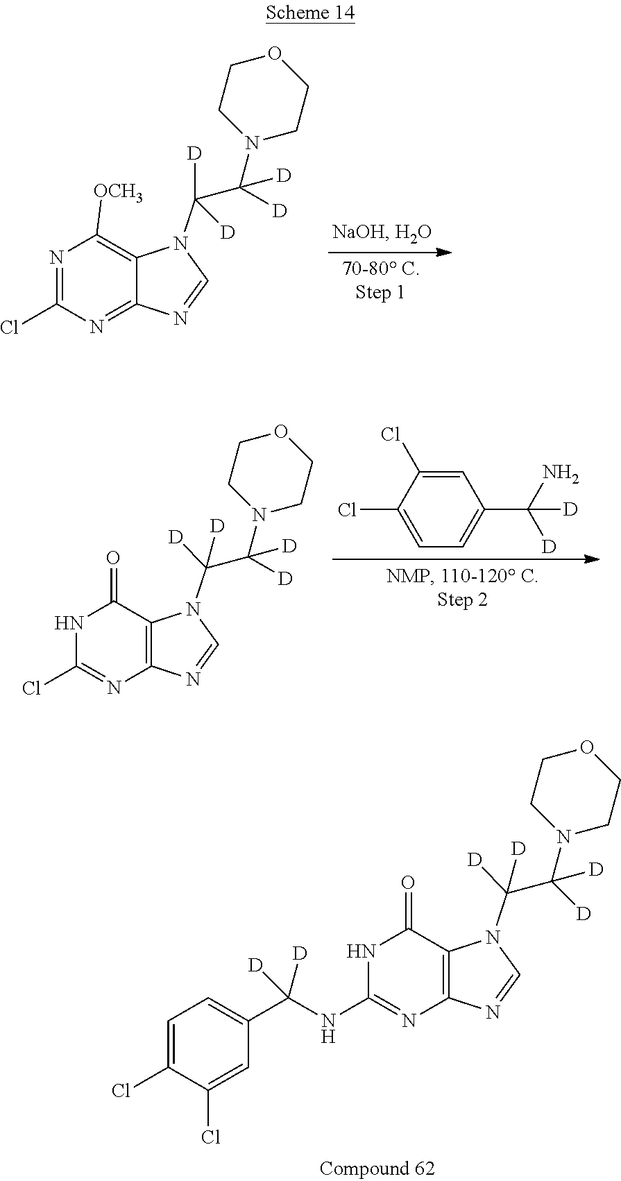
C1=C(Cl)C(Cl)=CC(C(NC2=NC3=C(C(=O)N2)N(C(C([D])(N2CCOCC2)[D])([D])[D])C=N3)([D])[D])=C1.N1=C(Cl)N=C2C(=C1[OCH3])N(C(C([D])(N1CCOCC1)[D])([D])[D])C=N2.N1C(Cl)=NC2=C(C1=O)N(C(C([D])(N1CCOCC1)[D])([D])[D])C=N2.C1=C(Cl)C(Cl)=CC(C([D])(N)[D])=C1
